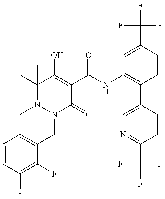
N1(C)N(CC2=CC=CC(F)=C2F)C(=O)C(C(NC2=C(C3=CN=C(C(F)(F)F)C=C3)C=CC(C(F)(F)F)=C2)=O)=C(O)C1(C)C
